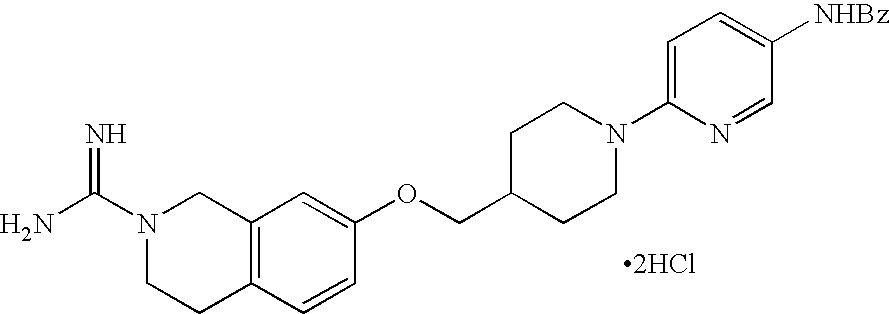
C12=C(C=CC(OCC3CCN(C4=CC=C([NHBz])C=N4)CC3)=C1)CCN(C(N)=N)C2.[2HCl]
